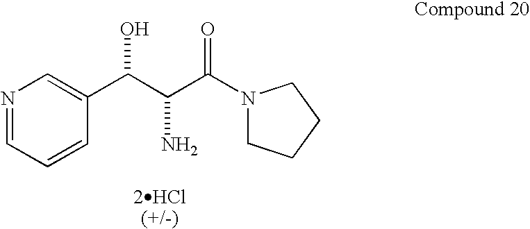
N1=CC=CC(C(C(C(=O)N2CCCC2)N)O)=C1
